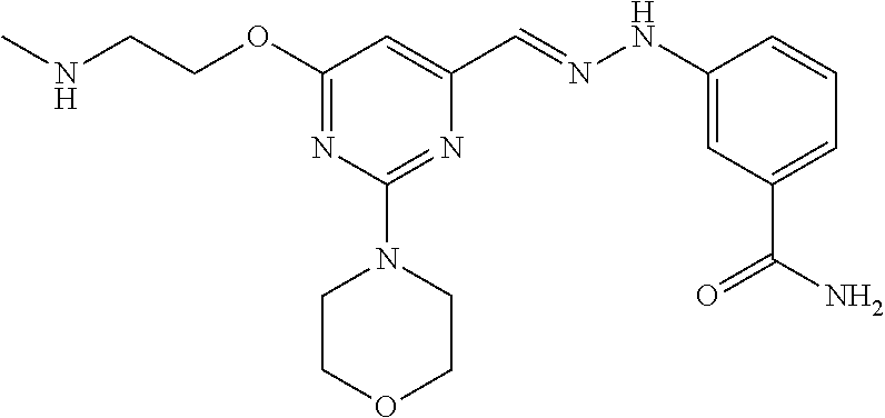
N(C)CCOC1=NC(N2CCOCC2)=NC(C=NNC2=CC(C(N)=O)=CC=C2)=C1
